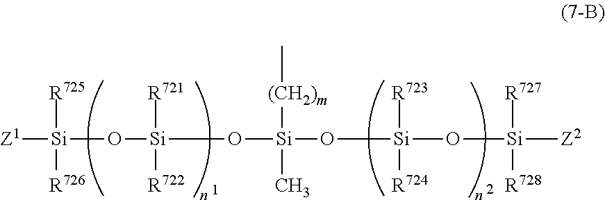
[Z1][Si](O[Si](O[Si]([(CH2)m]C)(C)O[Si](O[Si]([Z2])([R727])[R728])([R723])[R724])([R721])[R722])([R725])[R726]
